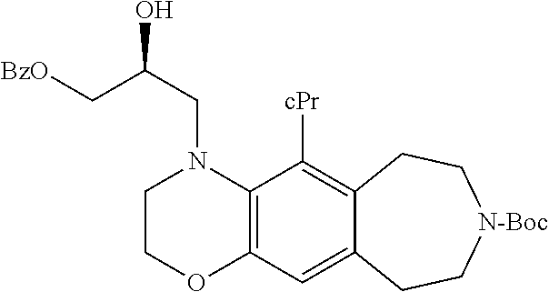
C1COC2=C(N1CC(O)C[BzO])C([cPr])=C1C(=C2)CC[N-Boc]CC1
